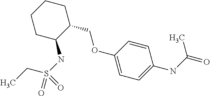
C1CC(NS(=O)(CC)=O)C(COC2=CC=C(NC(=O)C)C=C2)CC1
